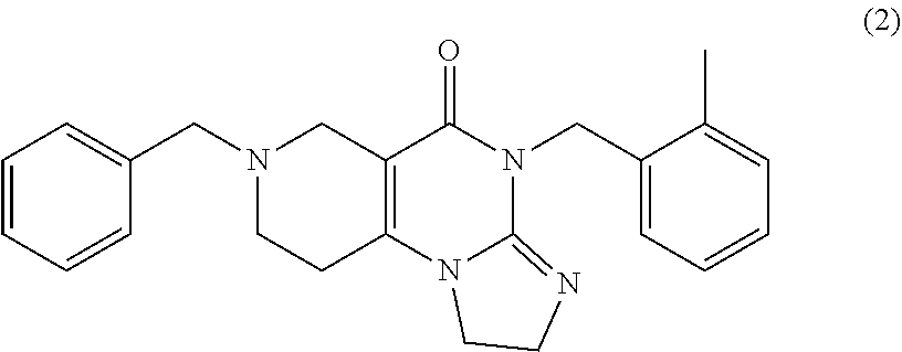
C12=C(N3C(=NCC3)N(CC3=CC=CC=C3C)C1=O)CCN(CC1=CC=CC=C1)C2
